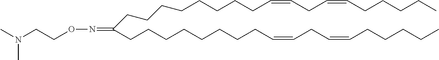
C(CCCCCCCCC=CCC=CCCCCC)(CCCCCCCCC=CCC=CCCCCC)=NOCCN(C)C
